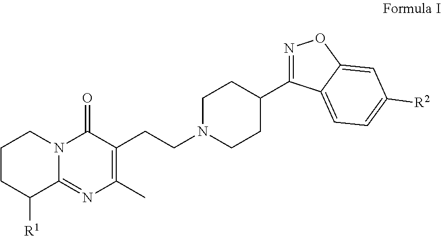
C1CC([R1])C2=NC(C)=C(CCN3CCC(C4=NOC5=CC([R2])=CC=C45)CC3)C(=O)N2C1
